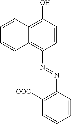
C1=CC2=C(O)C=CC(N=NC3=C([-OOC])C=CC=C3)=C2C=C1
